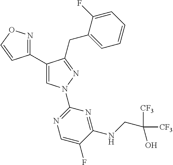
C1(C2=CN(C3=NC=C(F)C(NCC([CF3])([CF3])O)=N3)N=C2CC2=CC=CC=C2F)=NOC=C1
